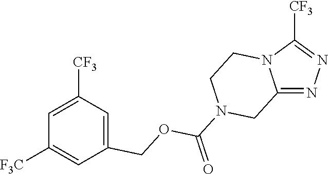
C1=C(COC(N2CCN3C(=NN=C3[CF3])C2)=O)C=C([F3C])C=C1[CF3]
